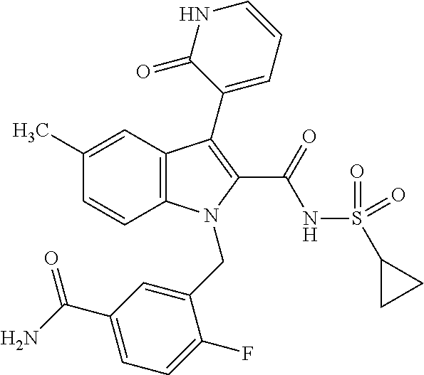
C1(C)=CC2=C(C=C1)N(CC1=CC(C(N)=O)=CC=C1F)C(C(NS(C1CC1)(=O)=O)=O)=C2C1=CC=CNC1=O
